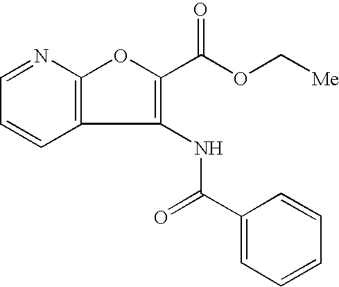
C12=C(N=CC=C1)OC(C(OC[Me])=O)=C2NC(C1=CC=CC=C1)=O
